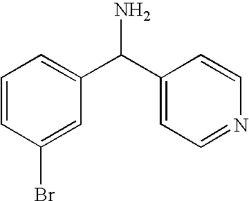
C1=CC(Br)=CC(C(C2=CC=NC=C2)N)=C1
